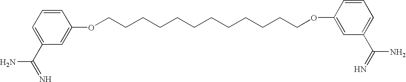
C1=C(C(N)=N)C=C(OCCCCCCCCCCCCOC2=CC(C(=N)N)=CC=C2)C=C1
